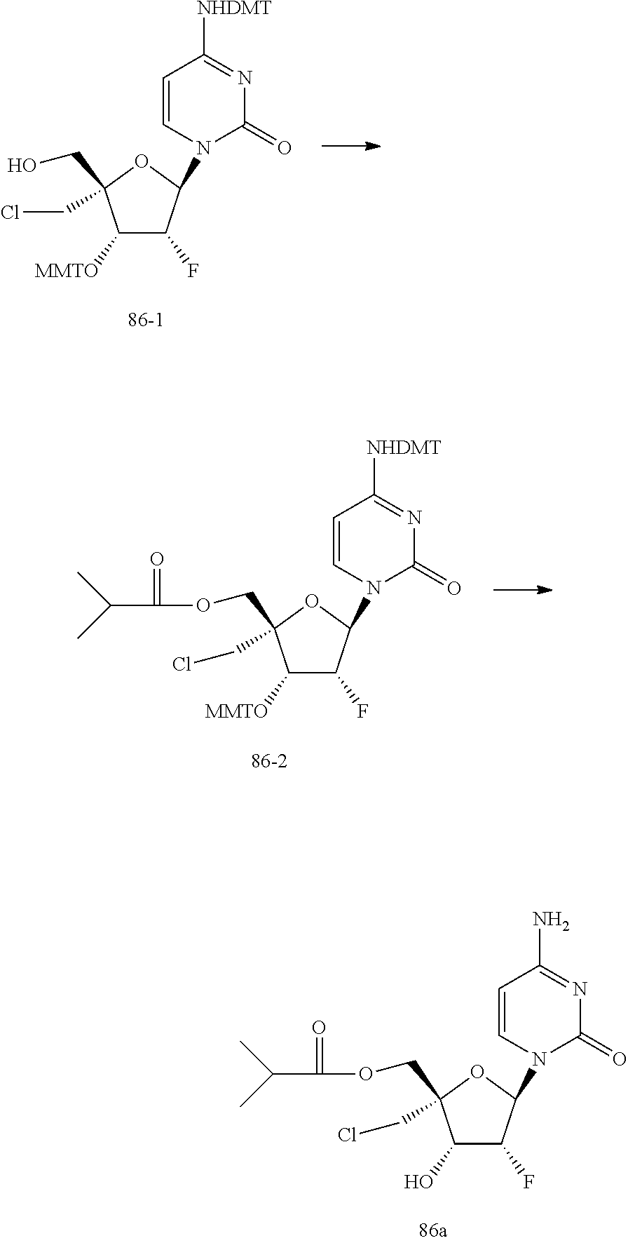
C1([MMTO])C(F)C(N2C(=O)N=C([NHDMT])C=C2)OC1(CCl)CO.C1([MMTO])C(F)C(N2C(=O)N=C([NHDMT])C=C2)OC1(CCl)COC(=O)C(C)C.C1(O)C(F)C(N2C(=O)N=C(N)C=C2)OC1(CCl)COC(=O)C(C)C
